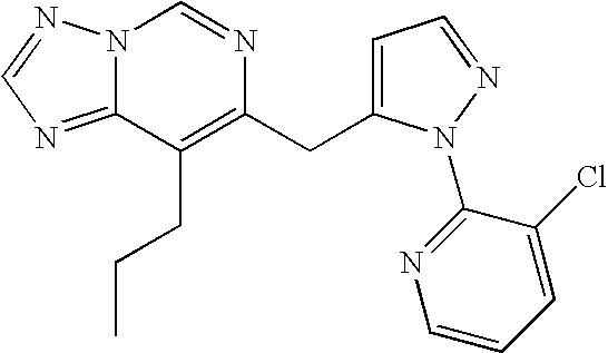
N12C(=NC=N1)C(CCC)=C(CC1=CC=NN1C1=NC=CC=C1Cl)N=C2
